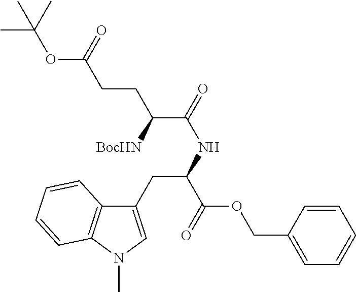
C1(CC(NC(C([BocHN])CCC(OC(C)(C)C)=O)=O)C(OCC2=CC=CC=C2)=O)=CN(C)C2=C1C=CC=C2
